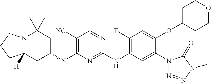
N12C([H])(CC(NC3=C([NC])C=NC(NC4=C(F)C=C(OC5CCOCC5)C(N5N=NN(C)C5=O)=C4)=N3)CC1(C)C)CCC2
